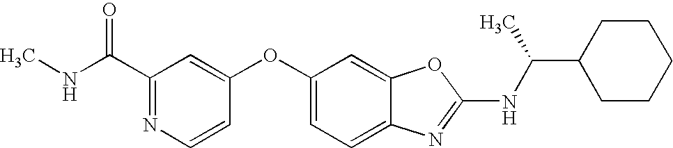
CNC(C1=NC=CC(OC2=CC=C3C(=C2)OC(NC(C2CCCCC2)C)=N3)=C1)=O
